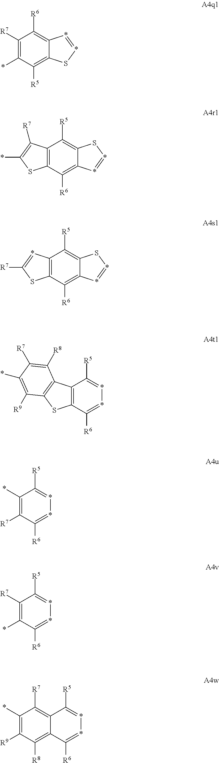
C12=C(C([R5])=C3C(=C1[R6])*=*S3)C([R7])=C(*)S2.C12=C([R5])C(*)=C([R7])C([R6])=C1*=*S2.C12=C(C([R5])=C3C(=C1[R6])*=*S3)*=C([R7])S2.C12=C(C([R5])=**=C1[R6])C1=C(S2)C([R9])=C(*)C([R7])=C1[R8].C1([R7])=C(*)C([R5])=**=C1[R6].C1(*)=C([R7])C([R5])=**=C1[R6].C1([R9])=C(*)C([R7])=C2C(=C1[R8])C([R6])=**=C2[R5]
